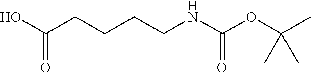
C(CCCCNC(OC(C)(C)C)=O)(O)=O
